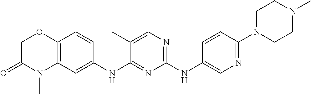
C1(NC2=CN=C(N3CCN(C)CC3)C=C2)=NC=C(C)C(NC2=CC3=C(C=C2)OCC(=O)N3C)=N1
